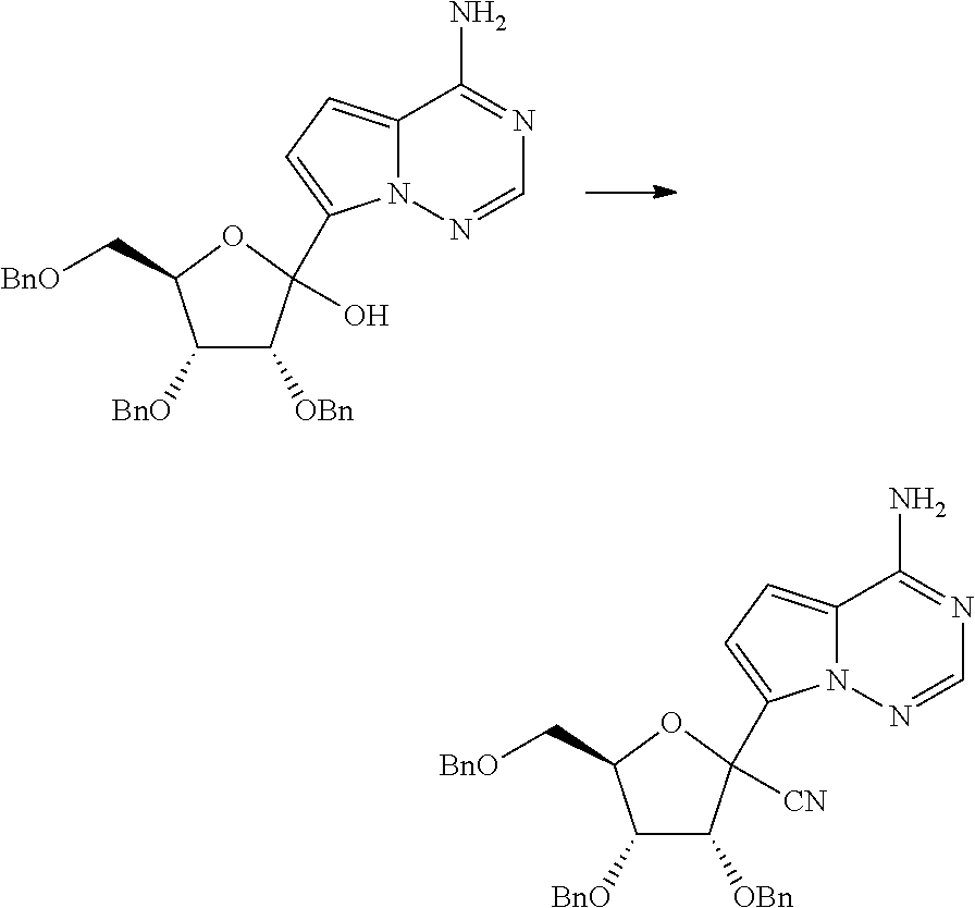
N12C(=CC=C1C1(O)C([OBn])C([BnO])C(C[BnO])O1)C(N)=NC=N2.N12C(=CC=C1C1([CN])C([OBn])C([BnO])C(C[BnO])O1)C(N)=NC=N2
